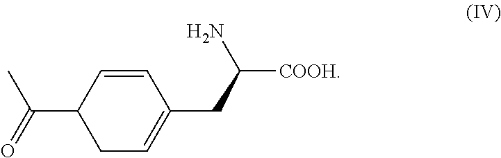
C1=CC(C(=O)C)CC=C1CC([COOH])N
